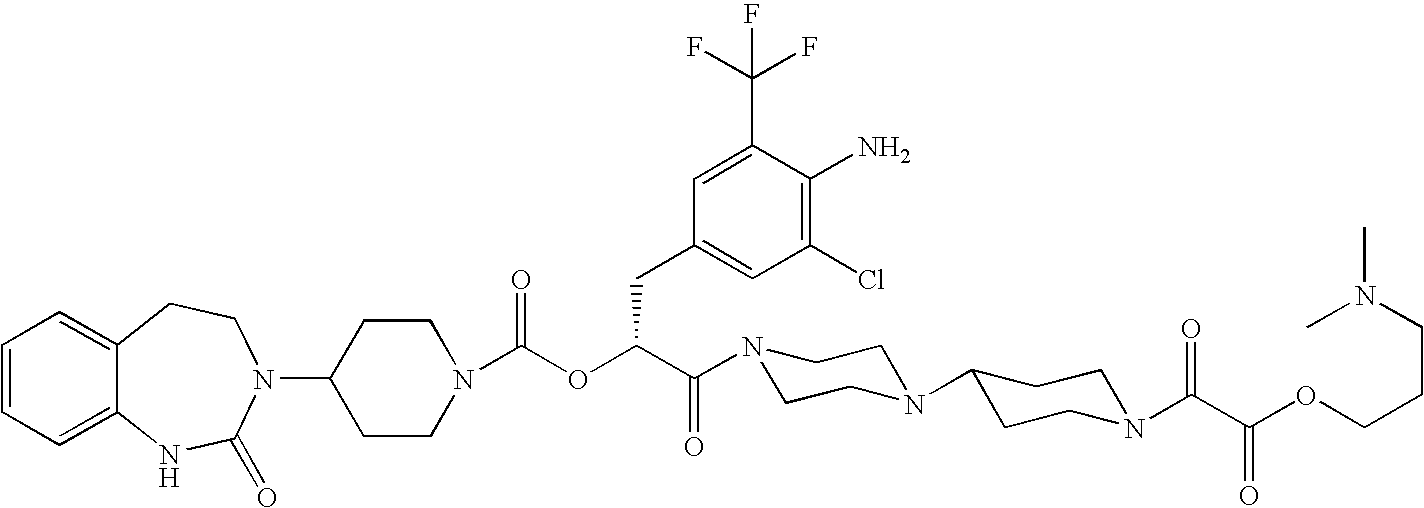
C1(N2C(=O)NC3=CC=CC=C3CC2)CCN(C(OC(C(=O)N2CCN(C3CCN(C(C(OCCCN(C)C)=O)=O)CC3)CC2)CC2=CC(Cl)=C(N)C(C(F)(F)F)=C2)=O)CC1
